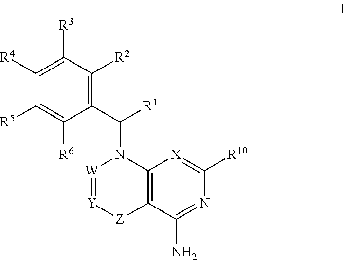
[R3]C1=C([R4])C([R5])=C([R6])C(C([R1])N2C3=C(C(N)=NC([R10])=[X]3)[Z][Y]=[W]2)=C1[R2]
